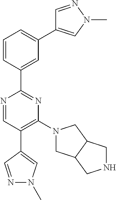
N1=CC(C2=CN(C)N=C2)=C(N2CC3C(C2)CNC3)N=C1C1=CC(C2=CN(C)N=C2)=CC=C1
